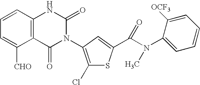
C12=C(C=CC=C1[CHO])NC(=O)N(C1=C(Cl)SC(C(N(C3=CC=CC=C3[OCF3])C)=O)=C1)C2=O
